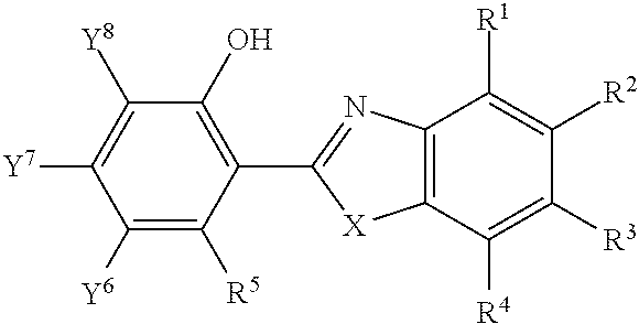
C1([Y6])=C([R5])C(C2=NC3=C([X]2)C([R4])=C([R3])C([R2])=C3[R1])=C(O)C([Y8])=C1[Y7]
